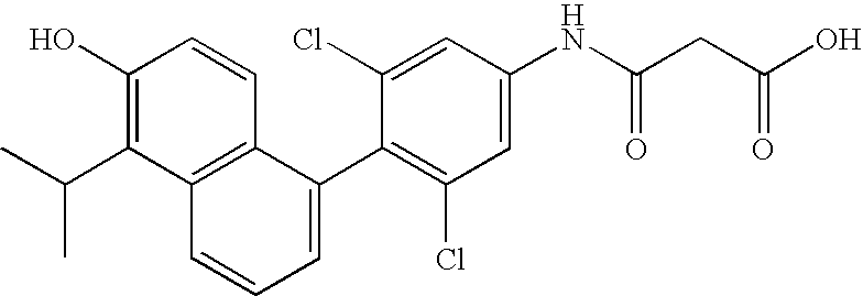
C1(O)=C(C(C)C)C2=C(C=C1)C(C1=C(Cl)C=C(NC(CC(O)=O)=O)C=C1Cl)=CC=C2
